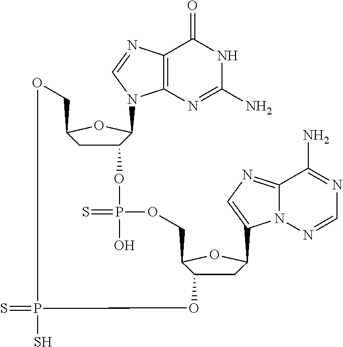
C12=C(N=C(N)NC1=O)N(C1C3CC(O1)COP(=S)(S)OC1CC(C4=CN=C5N4N=CN=C5N)OC1COP(=S)(O)O3)C=N2
